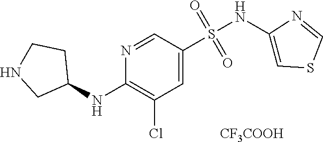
C1=C(S(NC2=CSC=N2)(=O)=O)C=NC(NC2CCNC2)=C1Cl.[CF3COOH]
